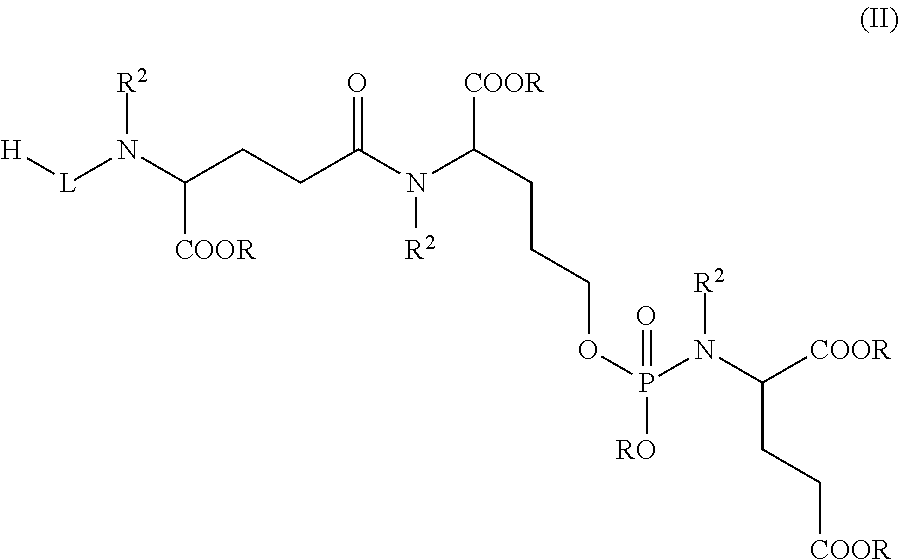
C(CCC(=O)N(C(CCCOP([RO])(N(C(CC[COOR])[COOR])[R2])=O)[COOR])[R2])([COOR])N([L][H])[R2]
